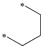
C(CCC)C
